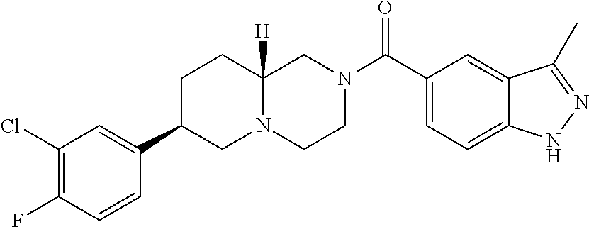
C12=CC=C(C(N3CCN4C([H])(C3)CCC(C3=CC(Cl)=C(F)C=C3)C4)=O)C=C1C(C)=NN2
